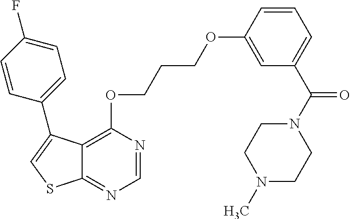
C12=C(OCCCOC3=CC(C(N4CCN(C)CC4)=O)=CC=C3)N=CN=C1SC=C2C1=CC=C(F)C=C1
